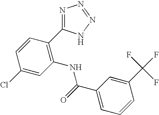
C1=CC(C2=NN=NN2)=C(NC(C2=CC=CC(C(F)(F)F)=C2)=O)C=C1Cl
